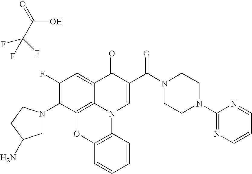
C(C(O)=O)(F)(F)F.C1(F)=C(N2CC(N)CC2)C2=C3C(=C1)C(=O)C(C(N1CCN(C4=NC=CC=N4)CC1)=O)=CN3C1=C(O2)C=CC=C1
